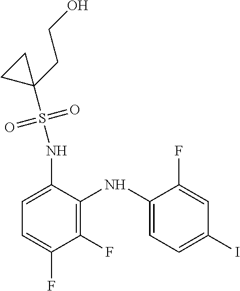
C1=C(NS(C2(CCO)CC2)(=O)=O)C(NC2=CC=C(I)C=C2F)=C(F)C(F)=C1
